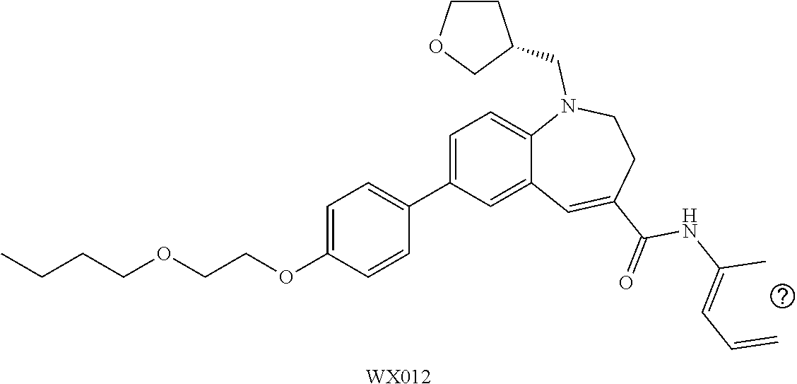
[WX012].CCCCOCCOC1=CC=C(C2=CC=C3C(=C2)C=C(C(=O)NC(=CC=C)C)CCN3CC2CCOC2)C=C1
